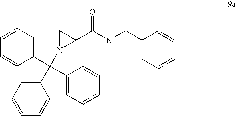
C1(C(C2=CC=CC=C2)(C2=CC=CC=C2)N2C(C(NCC3=CC=CC=C3)=O)C2)=CC=CC=C1
